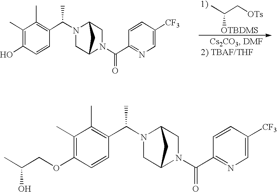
CC(C[OTs])[OTBDMS].C1(C)=C(O)C=CC(C(N2CC3N(C(C4=NC=C([CF3])C=C4)=O)CC2C3)C)=C1C.C1(C)=C(OCC(C)O)C=CC(C(N2CC3N(C(C4=NC=C([CF3])C=C4)=O)CC2C3)C)=C1C
